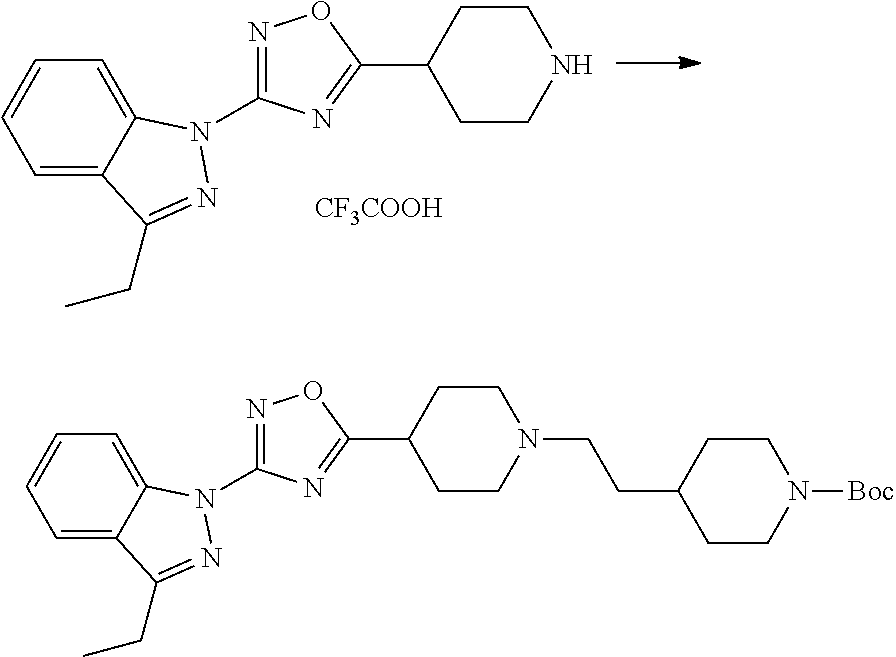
C1=C2C(=CC=C1)N(C1=NOC(C3CCNCC3)=N1)N=C2CC.[CF3COOH].C1=C2C(=CC=C1)N(C1=NOC(C3CCN(CCC4CCN([Boc])CC4)CC3)=N1)N=C2CC
